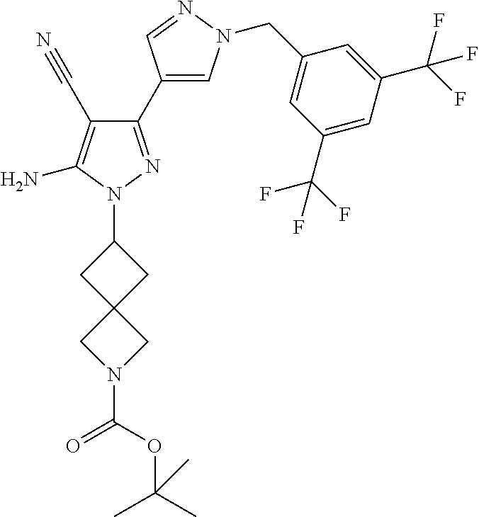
C1(C2=CN(CC3=CC(C(F)(F)F)=CC(C(F)(F)F)=C3)N=C2)=NN(C2CC3(C2)CN(C(OC(C)(C)C)=O)C3)C(N)=C1C#N
